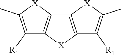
[X]1C2=C(C3=C1C([R1])=C(C)[X]3)[X]C(C)=C2[R1]
